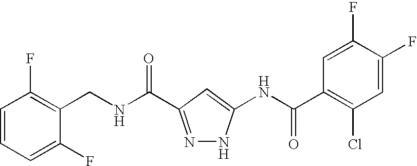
C(NC(=O)C1=NNC(NC(C2=C(Cl)C=C(F)C(F)=C2)=O)=C1)C1=C(F)C=CC=C1F
